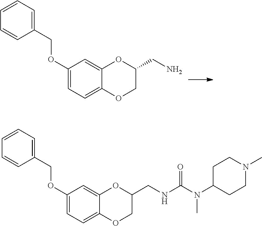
C1=CC=C(COC2=CC=C3C(=C2)OC(CN)CO3)C=C1.C1=CC=C(COC2=CC=C3C(=C2)OC(CNC(N(C2CCN(C)CC2)C)=O)CO3)C=C1
